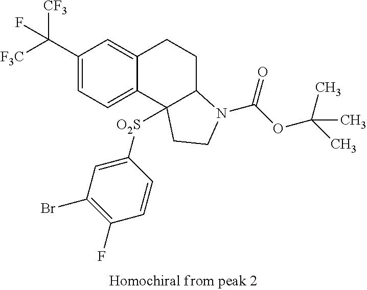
C1(C([F3C])([CF3])F)=CC=C2C(=C1)CCC1C2([O2S]C2=CC(Br)=C(F)C=C2)CCN1C(OC(C)(C)C)=O
